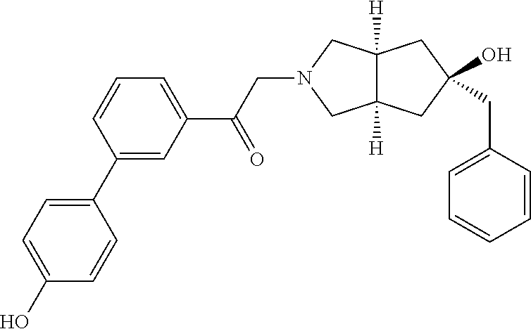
C1=CC=C(C(CN2CC3([H])C([H])(C2)CC(CC2=CC=CC=C2)(O)C3)=O)C=C1C1=CC=C(O)C=C1
